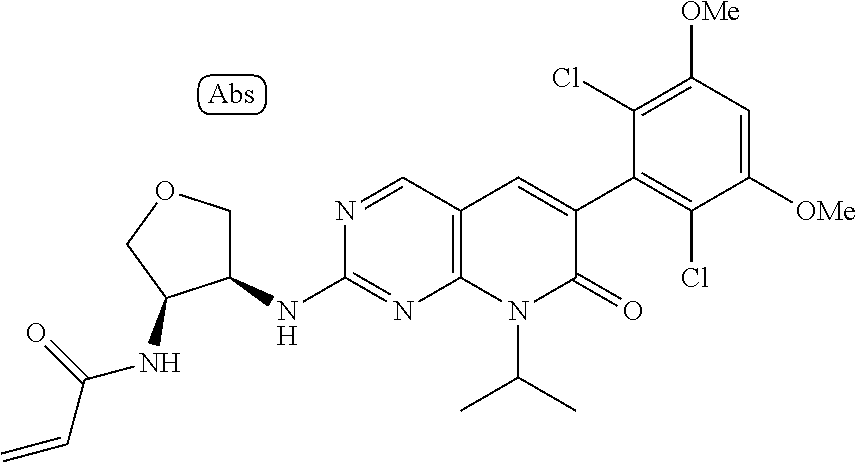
N1=CC2=C(N=C1NC1COCC1NC(=O)C=C)N(C(C)C)C(=O)C(C1=C(Cl)C([OMe])=CC([OMe])=C1Cl)=C2
